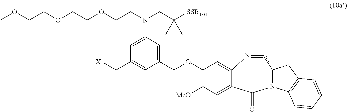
[X1]CC1=CC(COC2=C([MeO])C=C3C(=C2)N=CC2N(C4=C(C2)C=CC=C4)C3=O)=CC(N(CC([SSR101])(C)C)CCOCCOCCOC)=C1
